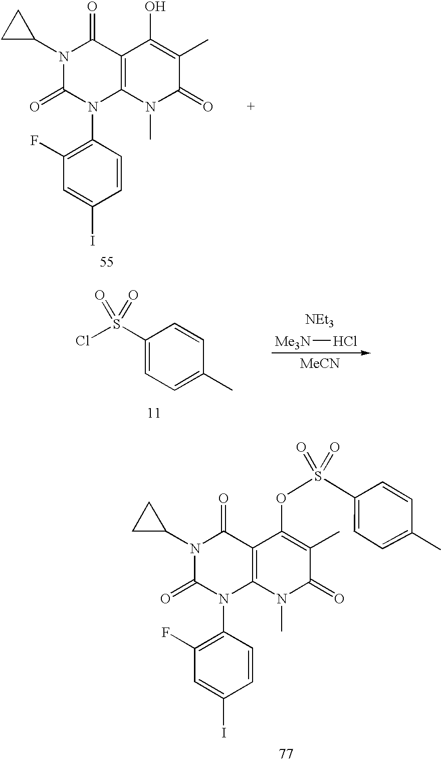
C1=CC(N2C3=C(C(=O)N(C4CC4)C2=O)C(OS(C2=CC=C(C)C=C2)(=O)=O)=C(C)C(=O)N3C)=C(F)C=C1I.C1=CC(N2C3=C(C(=O)N(C4CC4)C2=O)C(O)=C(C)C(=O)N3C)=C(F)C=C1I.C1(S(Cl)(=O)=O)=CC=C(C)C=C1.[MeCN].[Me3N]Cl.[NEt3]
